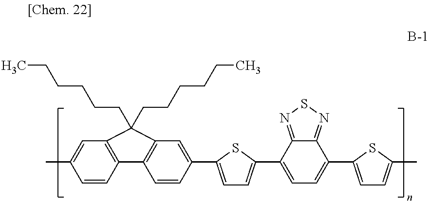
C12=C(C=C(C)C=C1)C(CCCCCC)(CCCCCC)C1=C2C=CC(C2=CC=C(C3=CC=C(C4=CC=C(C)S4)C4=NSN=C34)S2)=C1
